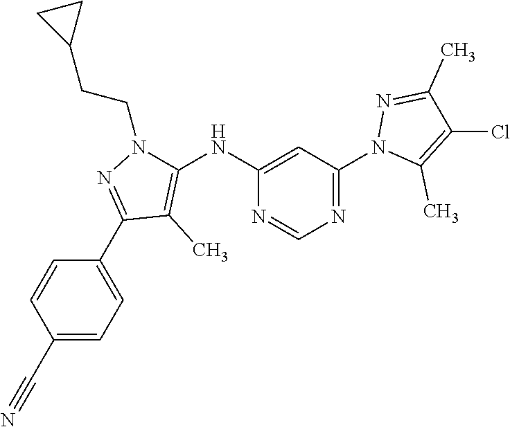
N1=CN=C(N2C(C)=C(Cl)C(C)=N2)C=C1NC1=C(C)C(C2=CC=C(C#N)C=C2)=NN1CCC1CC1
